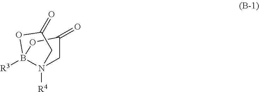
[R3]B12N([R4])(CC(=O)O1)CC(=O)O2
